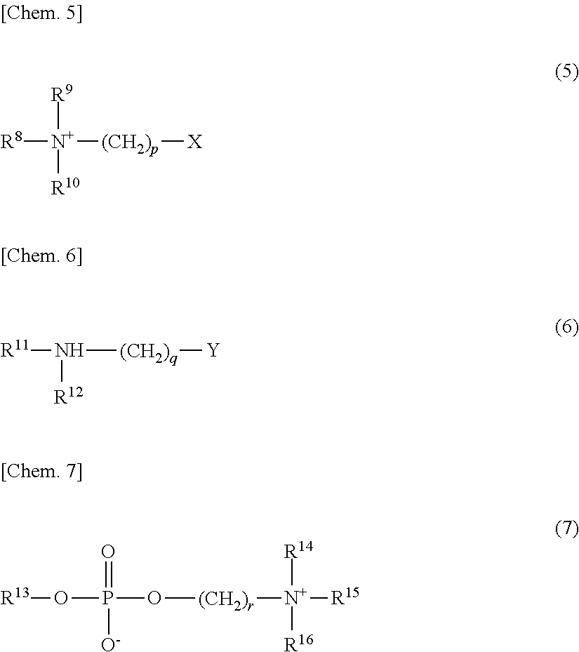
[R8][N+]([(CH2)p][X])([R9])[R10].[R11]N([R12])[(CH2)q][Y].[R13]OP(O[(CH2)r][N+]([R15])([R14])[R16])(=O)[O-]
